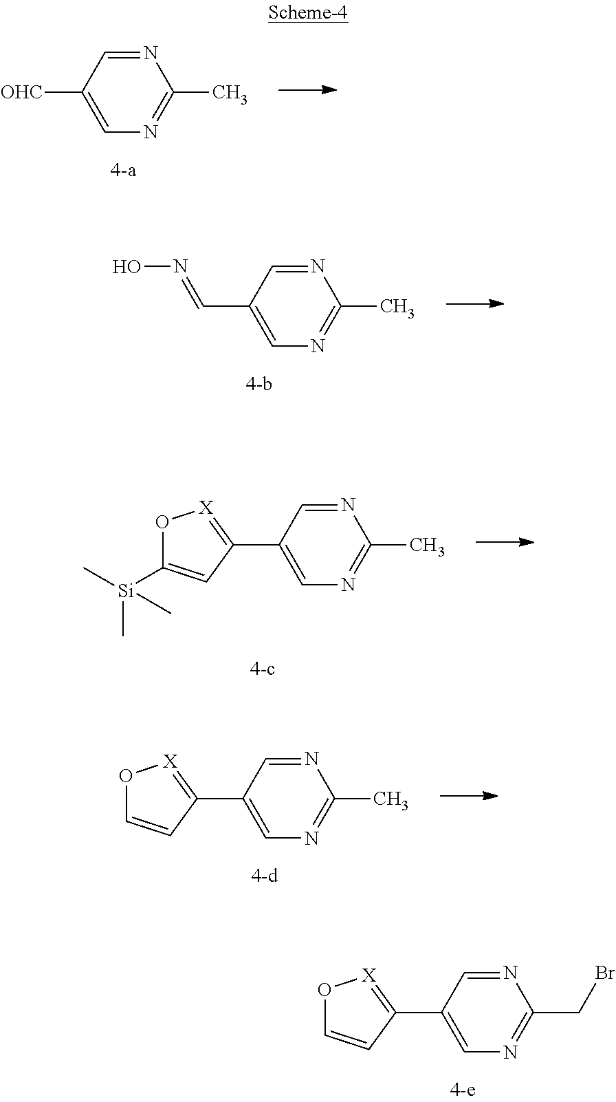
C1(C2=[X]OC=C2)=CN=C(CBr)N=C1.C1([OHC])=CN=C(C)N=C1.C1(C=NO)=CN=C(C)N=C1.C1(C2=[X]OC([Si](C)(C)C)=C2)=CN=C(C)N=C1.C1(C2=[X]OC=C2)=CN=C(C)N=C1
